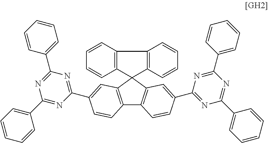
C12=C(C3(C4=C1C=CC=C4)C1=C(C4=C3C=C(C3=NC(C5=CC=CC=C5)=NC(C5=CC=CC=C5)=N3)C=C4)C=CC(C3=NC(C4=CC=CC=C4)=NC(C4=CC=CC=C4)=N3)=C1)C=CC=C2
